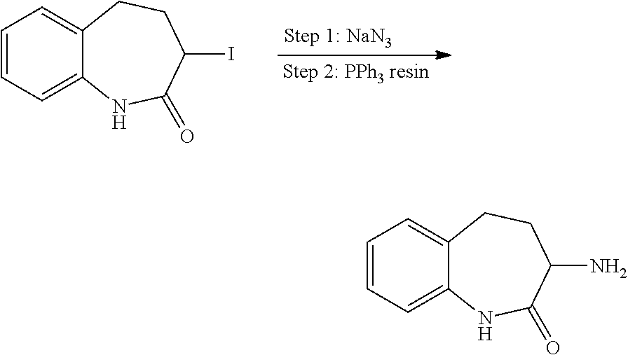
C12=CC=CC=C1NC(=O)C(I)CC2.C12=CC=CC=C1NC(=O)C(N)CC2
